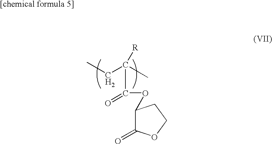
C1(=O)C(OC(=O)C(C)(CC)[R])CCO1
